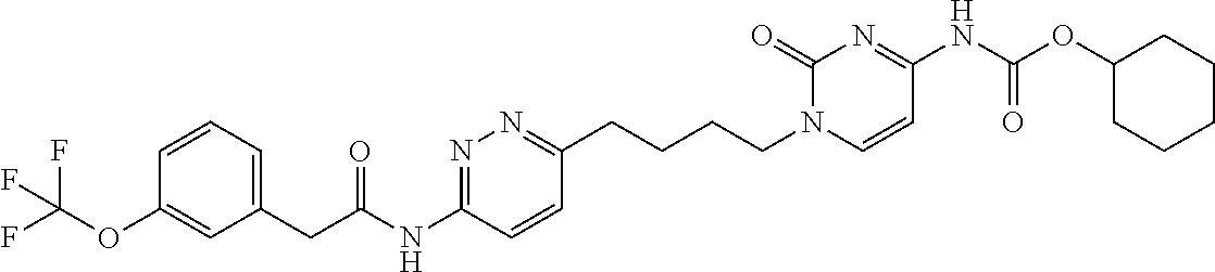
C1=CC=C(CC(=O)NC2=NN=C(CCCCN3C=CC(NC(OC4CCCCC4)=O)=NC3=O)C=C2)C=C1OC(F)(F)F
